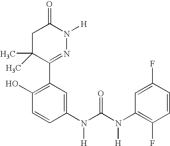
C1C(C)(C)C(C2=C(O)C=CC(N(C(N(C3=C(F)C=CC(F)=C3)[H])=O)[H])=C2)=NN([H])C1=O
